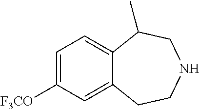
C1=C([F3CO])C=C2C(=C1)C(C)CNCC2
